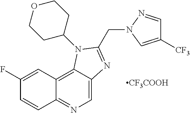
C1(F)=CC2=C3C(=CN=C2C=C1)N=C(CN1C=C([CF3])C=N1)N3C1CCOCC1.[CF3COOH]
